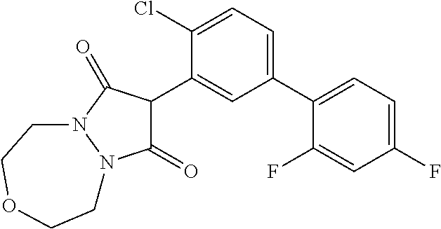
C1(C2C(=O)N3N(C2=O)CCOCC3)=CC(C2=CC=C(F)C=C2F)=CC=C1Cl
